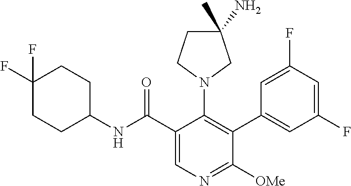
CC1(N)CCN(C2=C(C3=CC(F)=CC(F)=C3)C([OMe])=NC=C2C(NC2CCC(F)(F)CC2)=O)C1
